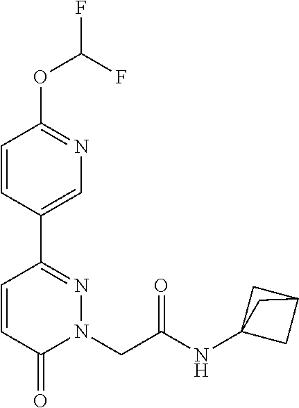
C1=CC(C2=NN(CC(NC34CC(C3)C4)=O)C(=O)C=C2)=CN=C1OC(F)F
